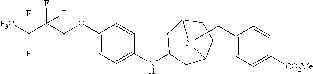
FC([F3C])(F)C(COC1=CC=C(NC2CC3CCC(C2)N3CC2=CC=C([CO2Me])C=C2)C=C1)(F)F
